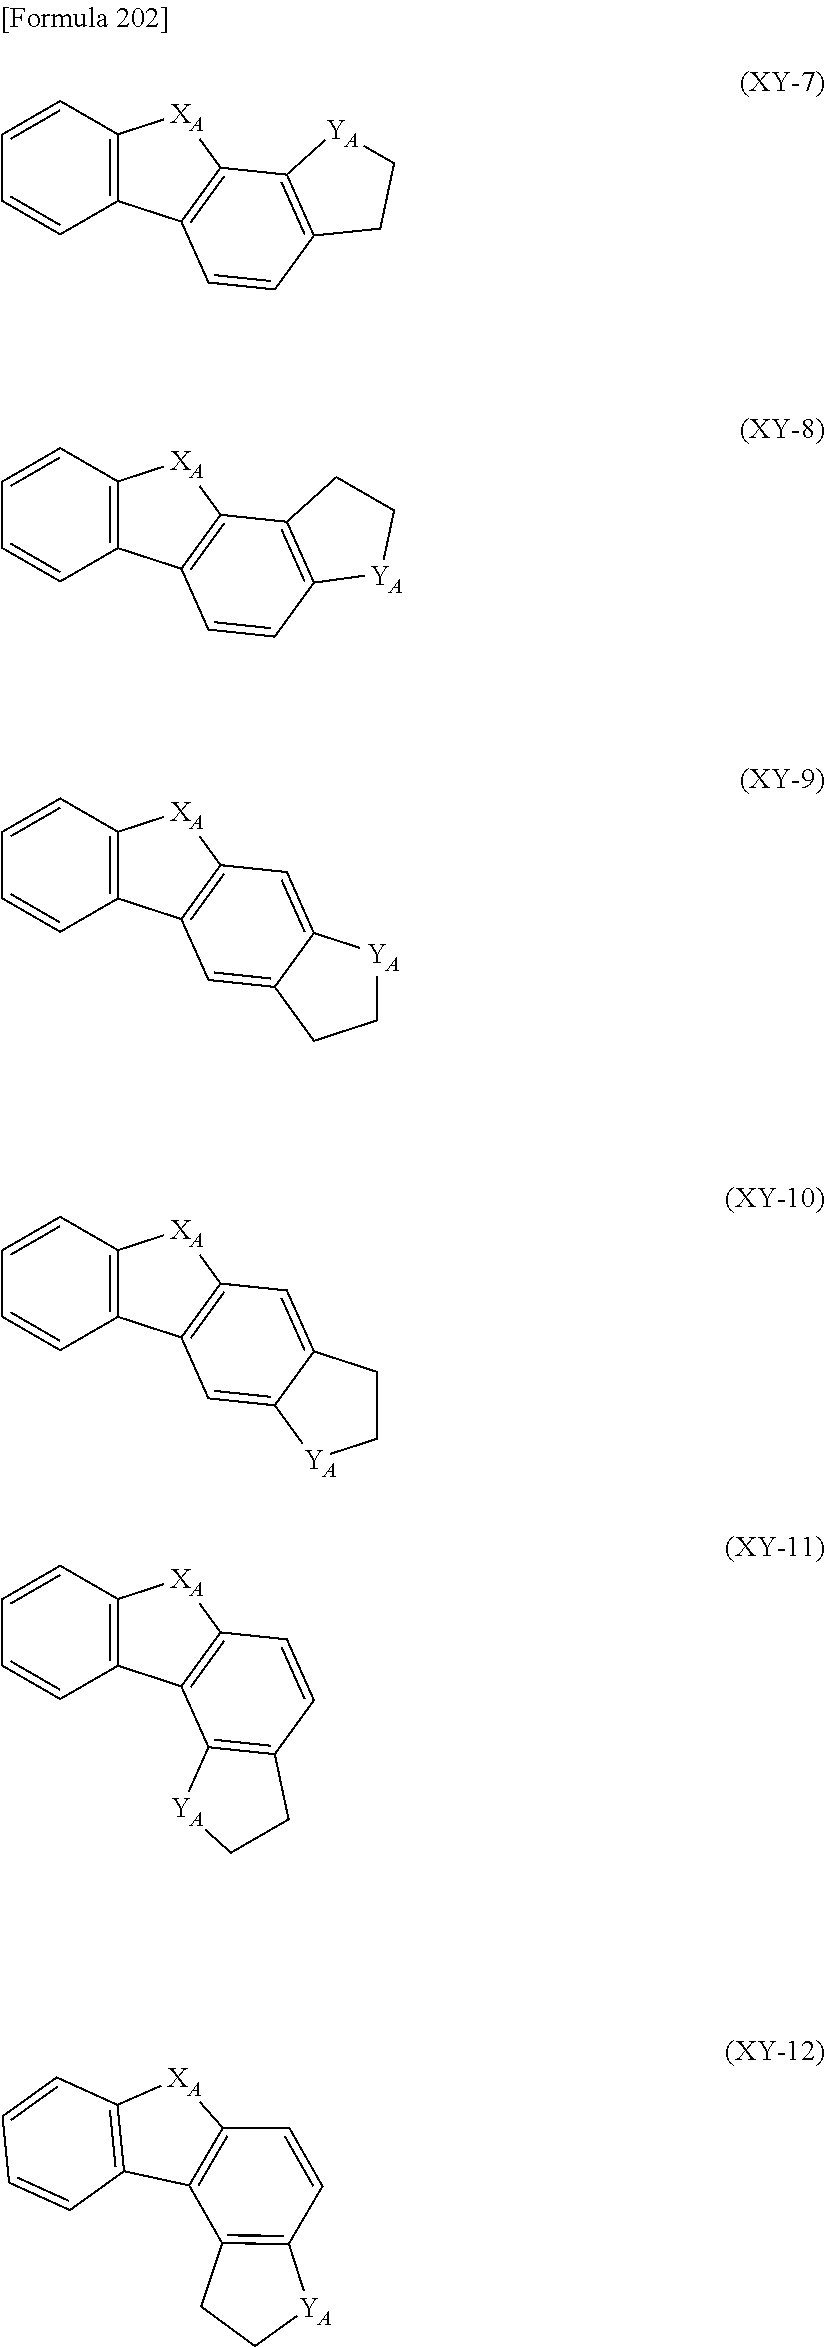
C1=CC2=C(C=C1)C1=C([XA]2)C2=C(C=C1)CC[YA]2.C1=CC2=C(C=C1)C1=C([XA]2)C=C2C(=C1)CC[YA]2.C1=CC2=C(C=C1)C1=C([XA]2)C=C2C(=C1)[YA]CC2.C1=CC2=C(C=C1)C1=C([XA]2)C=CC2=C1[YA]CC2.C1=CC2=C(C=C1)C1=C([XA]2)C=CC2=C1CC[YA]2.C1=CC2=C(C=C1)C1=C([XA]2)C2=C(C=C1)[YA]CC2
